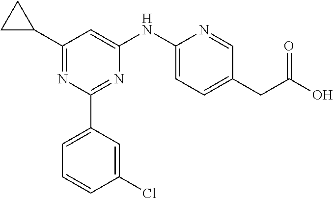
C1(C2CC2)=NC(C2=CC=CC(Cl)=C2)=NC(NC2=CC=C(CC(O)=O)C=N2)=C1
